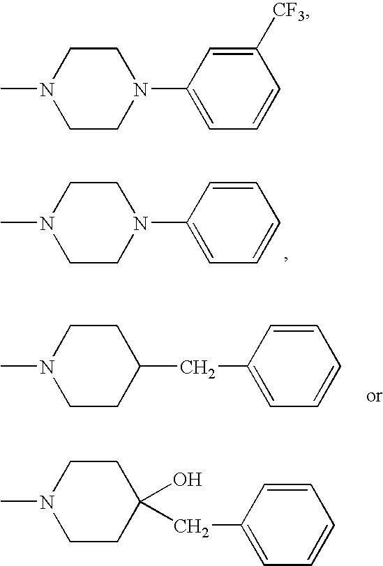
C1CN(C2=CC=CC=C2)CCN1C.C1CC(CC2=CC=CC=C2)CCN1C.C1CN(C2=CC=CC([CF3])=C2)CCN1C.C1CC(O)(CC2=CC=CC=C2)CCN1C
